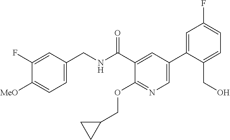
C1=C(CNC(C2=CC(C3=CC(F)=CC=C3CO)=CN=C2OCC2CC2)=O)C=C(F)C([MeO])=C1
